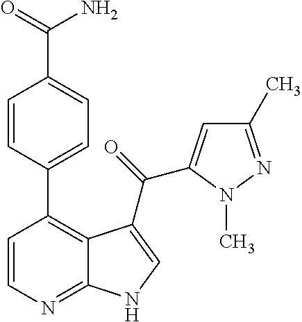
C12=NC=CC(C3=CC=C(C(=O)N)C=C3)=C1C(C(=O)C1=CC(C)=NN1C)=CN2
